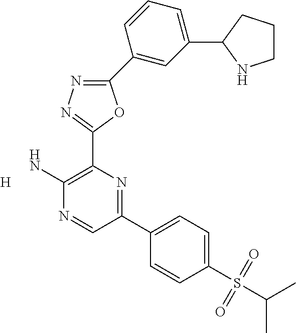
C1(C2=CC(C3NCCC3)=CC=C2)=NN=C(C2=C(N)N=CC(C3=CC=C(S(C(C)C)(=O)=O)C=C3)=N2)O1.[H]
